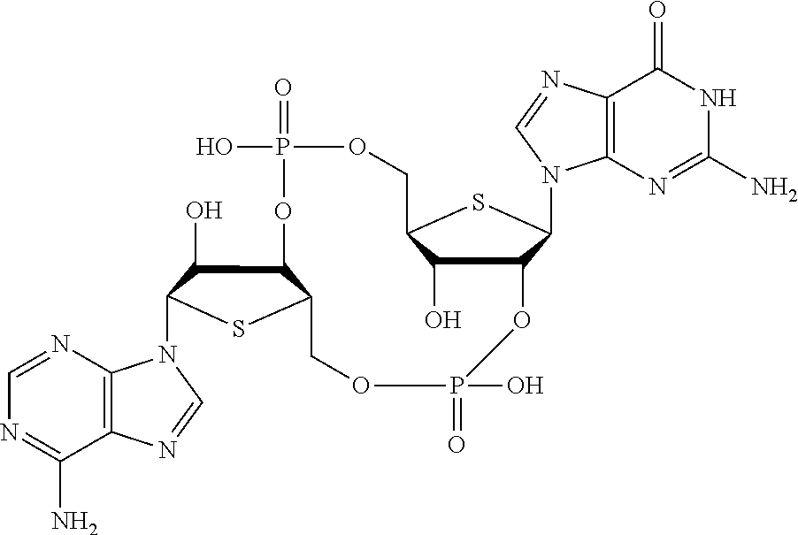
C12=C(N=CN=C1N)N(C1C(O)C3C(S1)COP(=O)(O)OC1C(O)C(COP(=O)(O)O3)SC1N1C3=C(N=C1)C(=O)NC(N)=N3)C=N2
